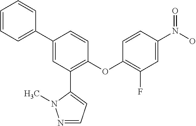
C1=CC(C2=CC(C3=CC=NN3C)=C(OC3=C(F)C=C(N(O)=O)C=C3)C=C2)=CC=C1
